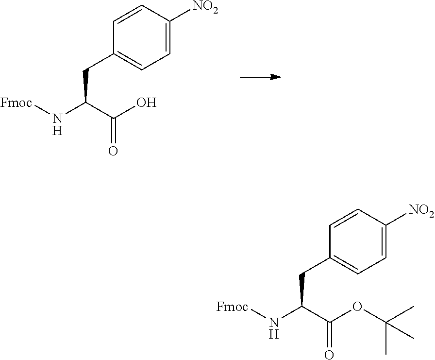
N(C(C(O)=O)CC1=CC=C([NO2])C=C1)[Fmoc].N(C(C(OC(C)(C)C)=O)CC1=CC=C([NO2])C=C1)[Fmoc]
